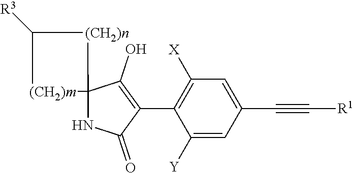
C12(NC(=O)C(C3=C([X])C=C(C#C[R1])C=C3[Y])=C1O)[(CH2)n]C([R3])[(CH2)m]2
